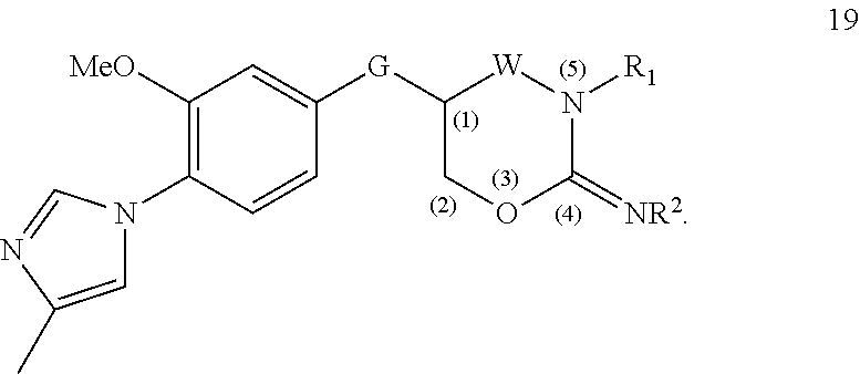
C1=C(C)N=CN1C1=C([MeO])C=C([G]C2COC(=[NR2])N([R1])[W]2)C=C1
